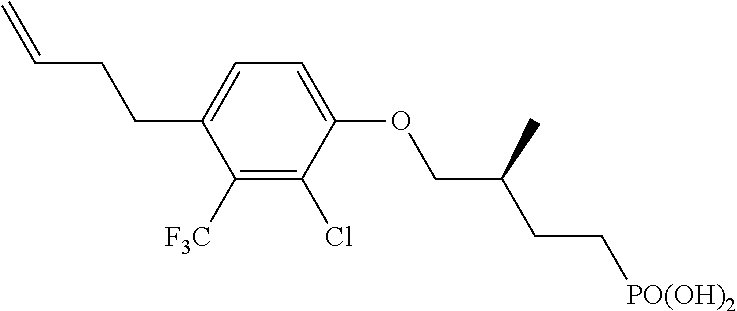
C1([F3C])=C(Cl)C(OCC(C)CC[PO(OH)2])=CC=C1CCC=C
